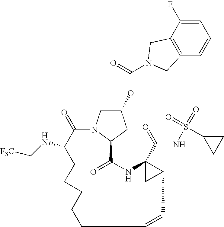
C1(=O)C(NC[F3C])CCCCCC=CC2C(C(=O)NS(=O)(=O)C3CC3)(NC(=O)C3N1CC(OC(N1CC4=C(C=CC=C4F)C1)=O)C3)C2
